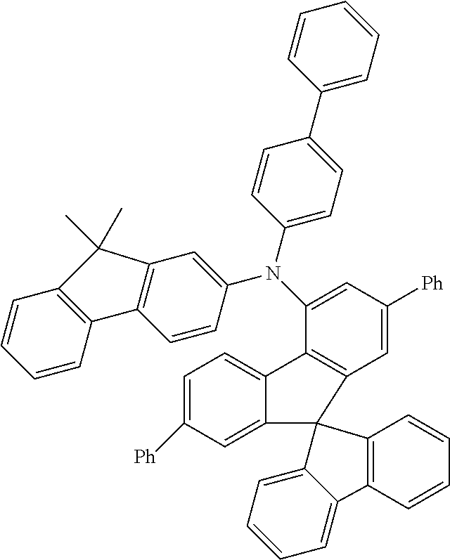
C1=CC2=C(C=C1)C1=C(C=C(N(C3=CC([Ph])=CC4=C3C3=CC=C([Ph])C=C3C43C4=CC=CC=C4C4=C3C=CC=C4)C3=CC=C(C4=CC=CC=C4)C=C3)C=C1)C2(C)C
